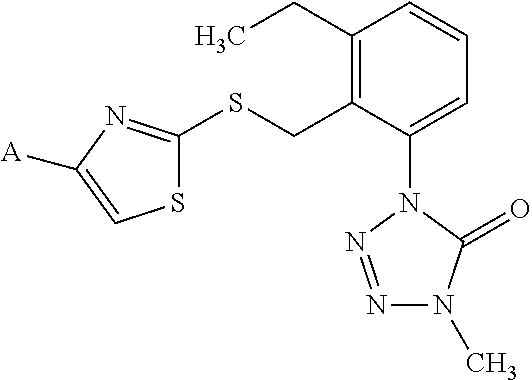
C1(CC)=C(CSC2=NC([A])=CS2)C(N2N=NN(C)C2=O)=CC=C1
